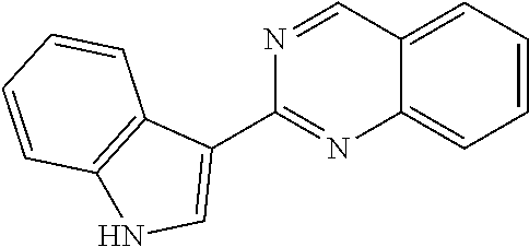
C12=CC=CC=C1N=C(C1=CNC3=C1C=CC=C3)N=C2
